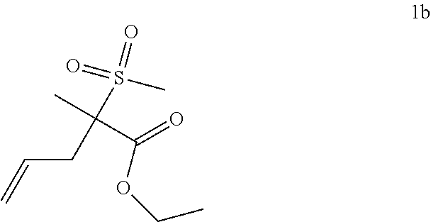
C=CCC(S(=O)(=O)C)(C)C(=O)OCC
